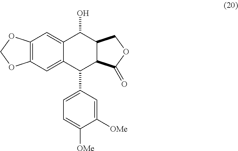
C12=C(C=C3C(=C1)C(O)C1C(C3C3=CC=C([OMe])C([OMe])=C3)C(=O)OC1)OCO2
